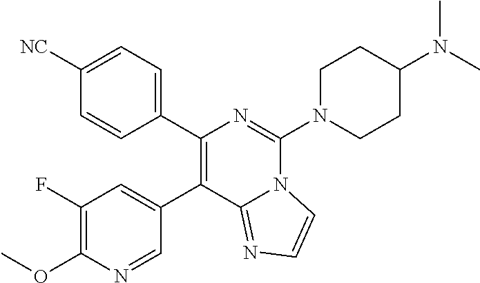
C1(F)=C(OC)N=CC(C2=C(C3=CC=C([NC])C=C3)N=C(N3CCC(N(C)C)CC3)N3C2=NC=C3)=C1
